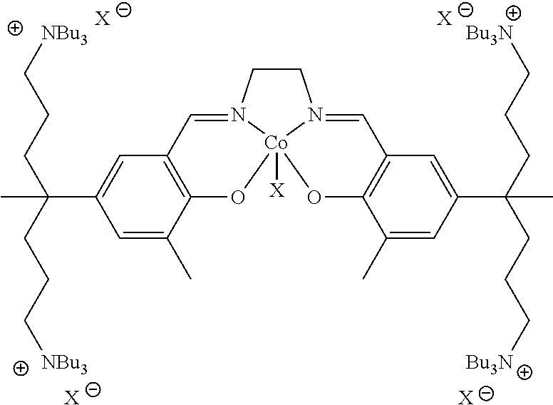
C1=C(C(CCC[NBu3])(CCC[NBu3])C)C=C(C)C2=C1C=N1CCN3=CC4=C(C(C)=CC(C(CCC[Bu3N])(C)CCC[Bu3N])=C4)O[Co]13([X])O2.[X].[X].[X].[X]
